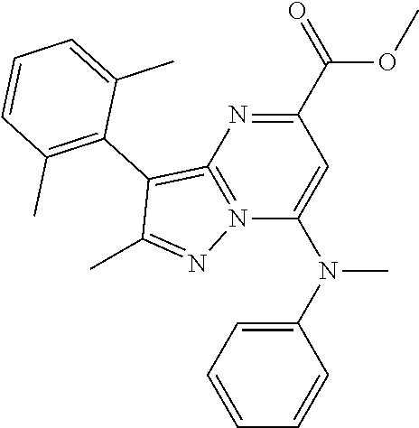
C1=CC=CC(N(C2=CC(C(=O)OC)=NC3=N2N=C(C)C=3C2=C(C)C=CC=C2C)C)=C1
